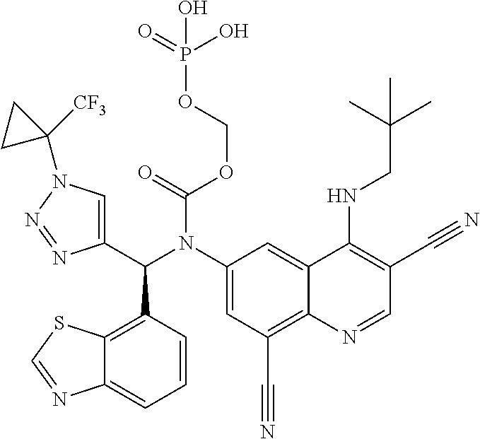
C1(N(C(C2=CN(C3([CF3])CC3)N=N2)C2=C3C(=CC=C2)N=CS3)C(OCOP(O)(=O)O)=O)=CC(C#N)=C2C(=C1)C(NCC(C)(C)C)=C(C#N)C=N2
